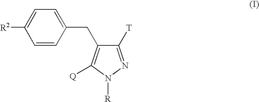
C1=CC(CC2=C([Q])N([R])N=C2[T])=CC=C1[R2]
